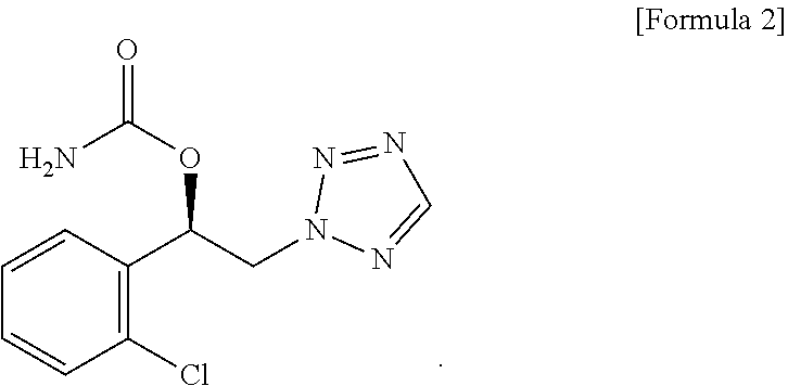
C1=CC=CC(C(CN2N=CN=N2)OC(=O)N)=C1Cl
